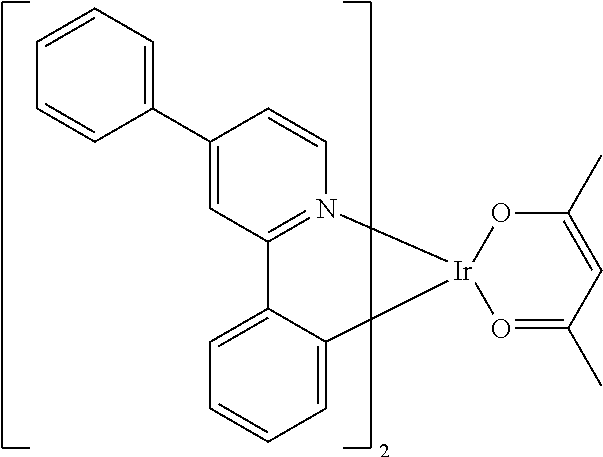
C1=CC(C2=CC=CC=C2)=CC2=N1[Ir]1(O=C(C)C=C(C)O1)C1=CC=CC=C21
